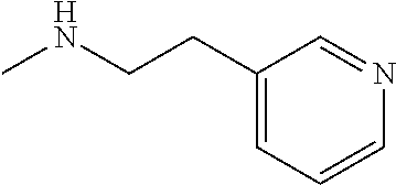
C1(CCNC)=CC=CN=C1
